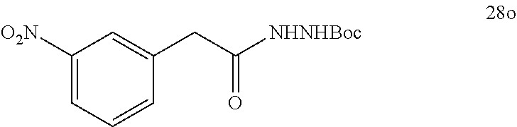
[O2N]C1=CC=CC(CC([NHNHBoc])=O)=C1
